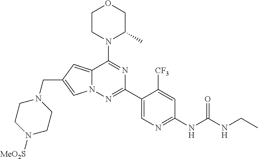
C12=CC(CN3CCN([MeO2S])CC3)=CN1N=C(C1=CN=C(NC(NCC)=O)C=C1[CF3])N=C2N1C(C)COCC1
